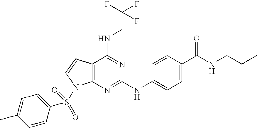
C12=C(C=CN1S(C1=CC=C(C)C=C1)(=O)=O)C(NCC(F)(F)F)=NC(NC1=CC=C(C(NCCC)=O)C=C1)=N2
